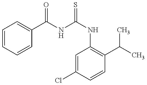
C1=CC=CC(C(NC(NC2=C(C(C)C)C=CC(Cl)=C2)=S)=O)=C1
